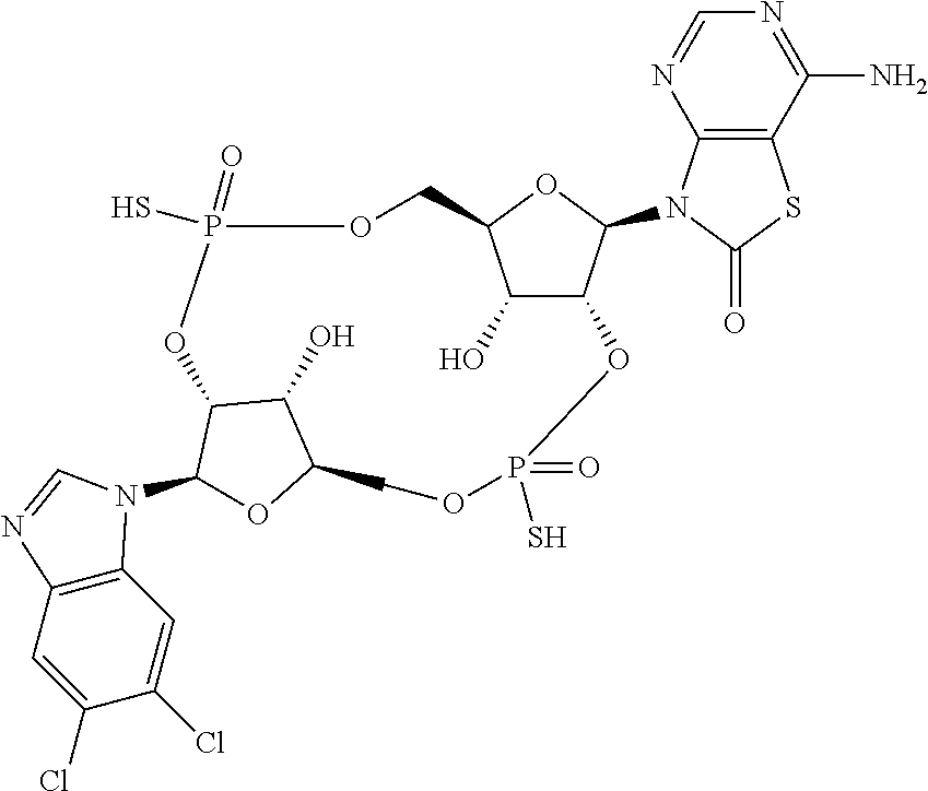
C12=C(C=C(Cl)C(Cl)=C1)N=CN2C1C2C(O)C(O1)COP(S)(=O)OC1C(O)C(OC1N1C3=C(C(N)=NC=N3)SC1=O)COP(S)(=O)O2
